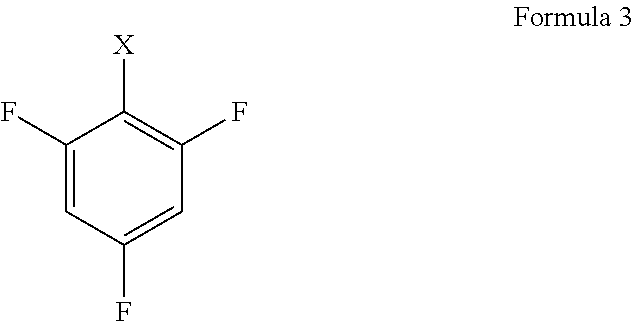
C1(F)=CC(F)=CC(F)=C1[X]
